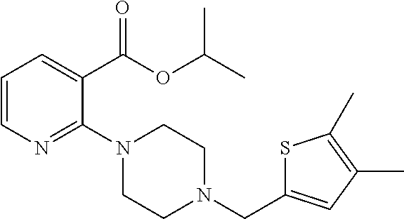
C1=CN=C(N2CCN(CC3=CC(C)=C(C)S3)CC2)C(C(OC(C)C)=O)=C1
